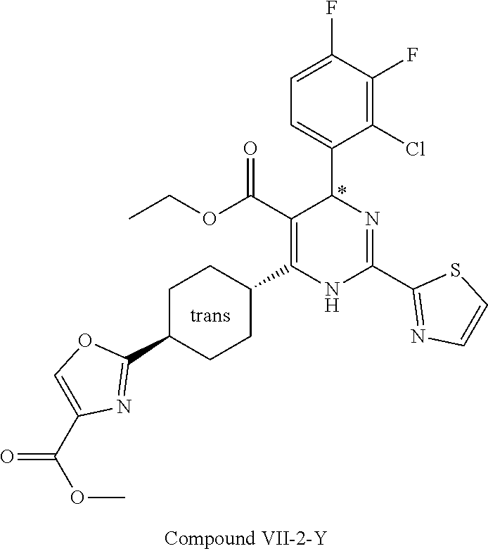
C1(F)=C(Cl)C(C2N=C(C3=NC=CS3)NC(C3CCC(C4=NC(C(OC)=O)=CO4)CC3)=C2C(OCC)=O)=CC=C1F
